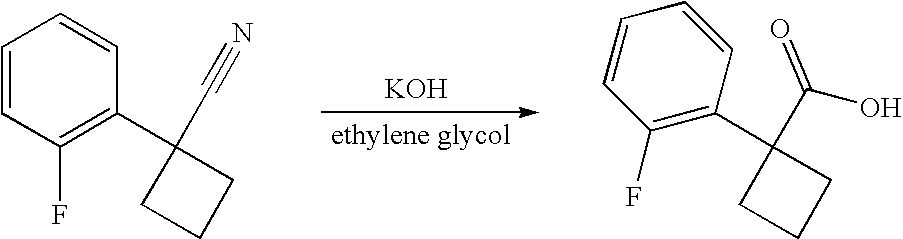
C1=CC(F)=C(C2(C#N)CCC2)C=C1.C1(C2(C(O)=O)CCC2)=C(F)C=CC=C1.[KOH]
